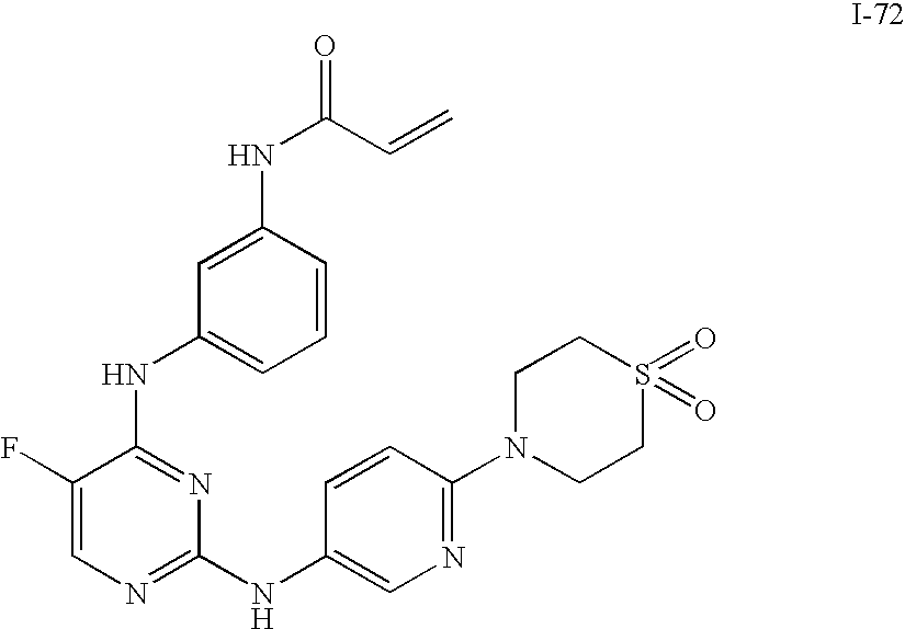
C1(F)=CN=C(NC2=CN=C(N3CCS(=O)(=O)CC3)C=C2)N=C1NC1=CC=CC(NC(C=C)=O)=C1
